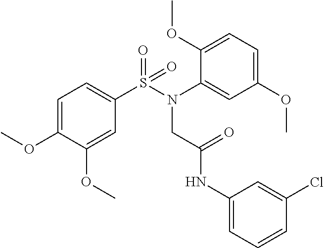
C1=C(OC)C(OC)=CC(S(N(C2=CC(OC)=CC=C2OC)CC(NC2=CC=CC(Cl)=C2)=O)(=O)=O)=C1
